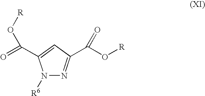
O=C(C1=CC(C(O[R])=O)=NN1[R6])O[R]
